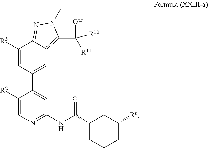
C1=C(C2=CC(NC(C3CC([Rb])CCC3)=O)=NC=C2[R2])C=C([R3])C2=NN(C)C(C(O)([R11])[R10])=C12
